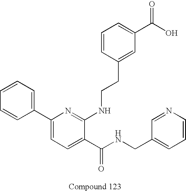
C1(C2=CC=C(C(NCC3=CC=CN=C3)=O)C(NCCC3=CC(C(O)=O)=CC=C3)=N2)=CC=CC=C1
